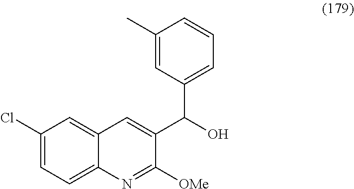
C1(Cl)=CC=C2C(=C1)C=C(C(C1=CC=CC(C)=C1)O)C([OMe])=N2
